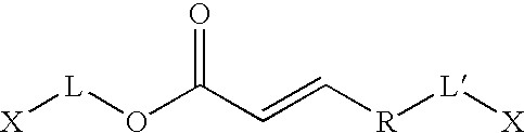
[X][L]OC(C=C[R][L][X])=O
